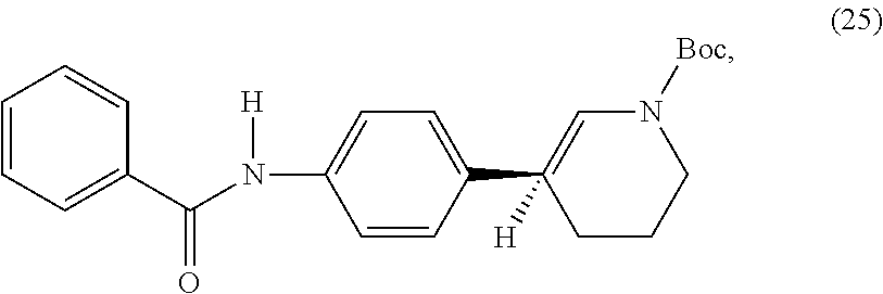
C1=CC=C(C(N([H])C2=CC=C(C3([H])=CN([Boc])CCC3)C=C2)=O)C=C1
